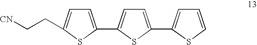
[CN]CCC1=CC=C(C2=CC=C(C3=CC=CS3)S2)S1
